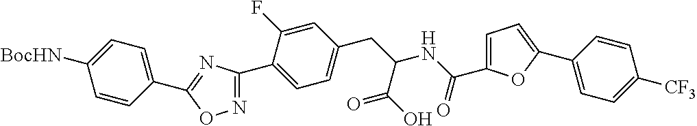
C1(C2=CC=C(CC(NC(C3=CC=C(C4=CC=C([CF3])C=C4)O3)=O)C(O)=O)C=C2F)=NOC(C2=CC=C([BocHN])C=C2)=N1
